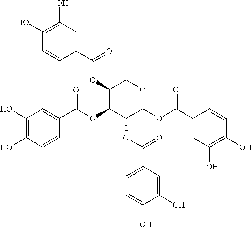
C1(OC(C2=CC(O)=C(O)C=C2)=O)C(OC(C2=CC(O)=C(O)C=C2)=O)C(OC(C2=CC=C(O)C(O)=C2)=O)C(OC(C2=CC(O)=C(O)C=C2)=O)OC1
